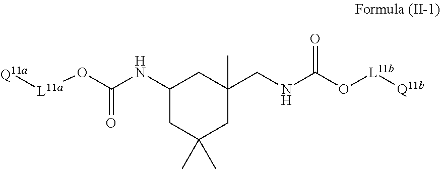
C1C(C)(C)CC(CNC(O[L11b][Q11b])=O)(C)CC1NC(O[L11a][Q11a])=O
